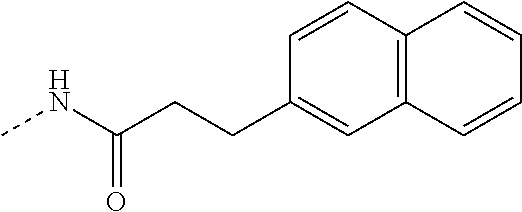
CNC(CCC1=CC2=C(C=C1)C=CC=C2)=O
